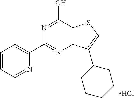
N1=C(C2=CC=CC=N2)N=C(O)C2=C1C(C1CCCCC1)=CS2.Cl
